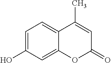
C1=C(O)C=C2C(=C1)C(C)=CC(=O)O2
